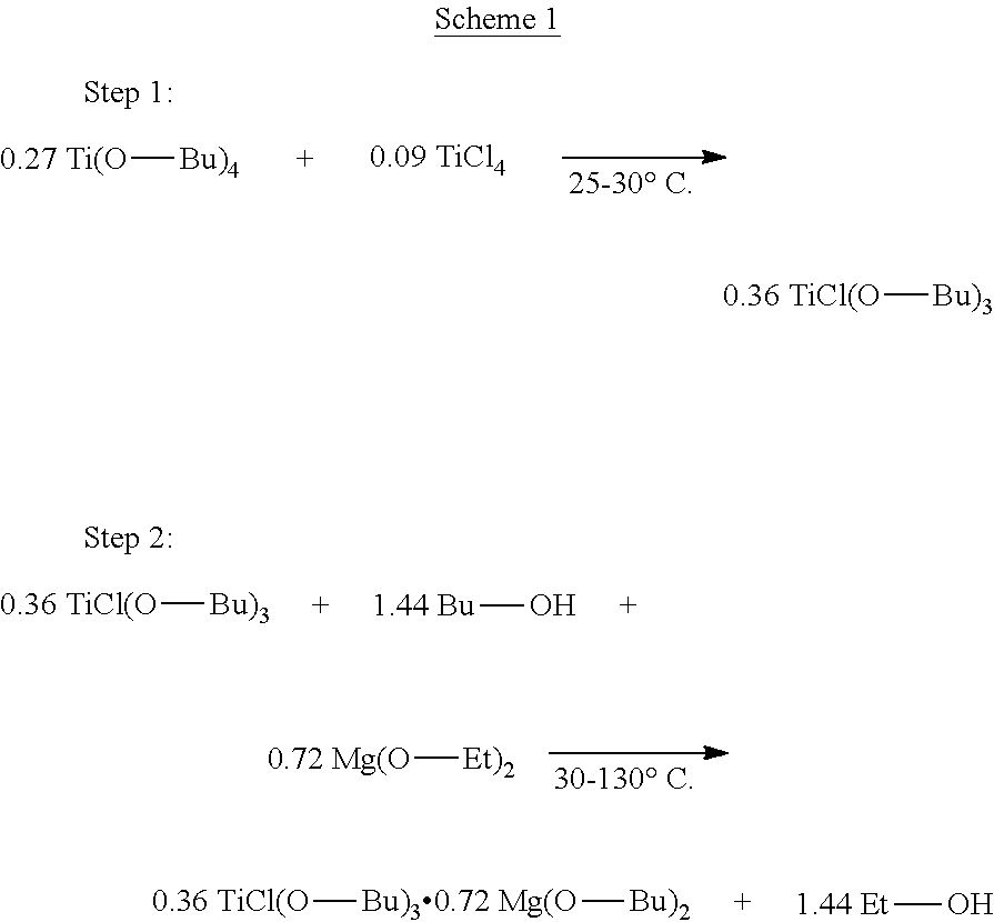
[0.27 Ti(O][Bu)4].[0.72 Mg(O][Et)2].[0.36 TiCl(O][Bu)30.72 Mg(O][Bu)2].[1.44 Et]O.[0.36 TiCl(O][Bu)3].[1.44 Bu]O.[0.36 TiCl(O][Bu)3]
